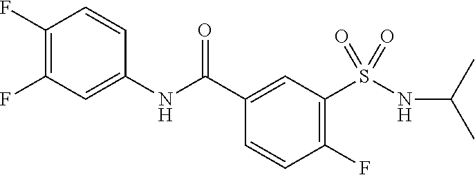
C1(F)=C(F)C=C(NC(C2=CC(S(NC(C)C)(=O)=O)=C(F)C=C2)=O)C=C1
